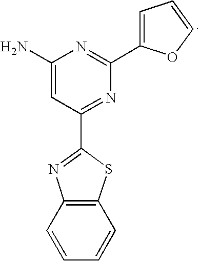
C1(N)=CC(C2=NC3=C(S2)C=CC=C3)=NC(C2=CC=CO2)=N1
